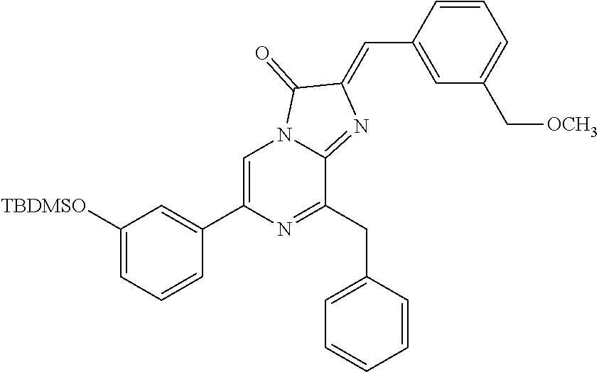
C1([TBDMSO])=CC=CC(C2=CN3C(=NC(=CC4=CC(C[OCH3])=CC=C4)C3=O)C(CC3=CC=CC=C3)=N2)=C1
